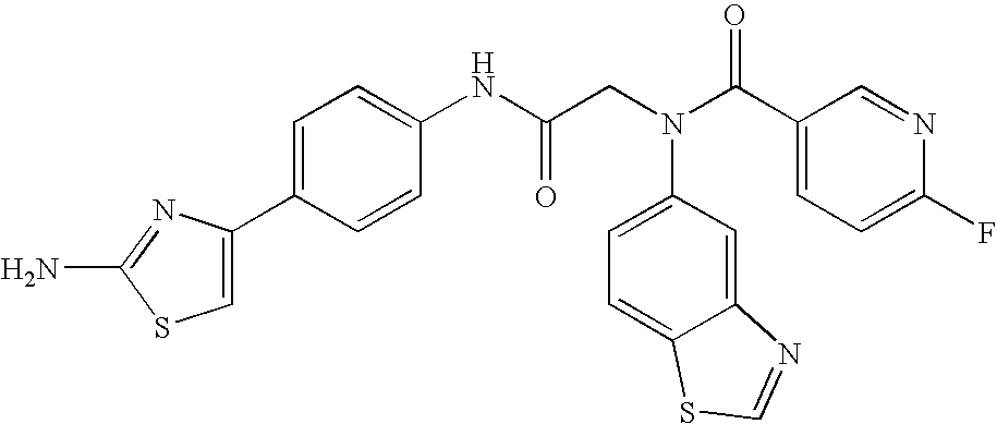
NC1=NC(C2=CC=C(NC(CN(C3=CC=C4C(=C3)N=CS4)C(C3=CC=C(F)N=C3)=O)=O)C=C2)=CS1
